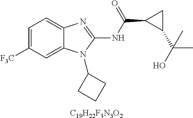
[C19H22F3N3O2].C1=C([F3C])C=C2C(=C1)N=C(NC(=O)C1C(C(O)(C)C)C1)N2C1CCC1
